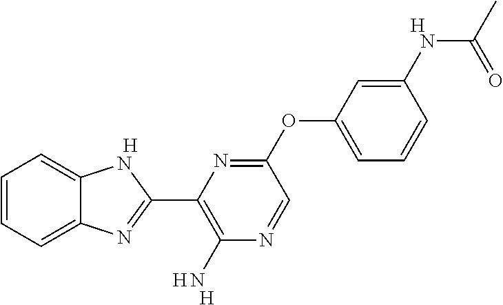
C1=CC=C2C(=C1)NC(C1=C(N)N=CC(OC3=CC=CC(NC(C)=O)=C3)=N1)=N2.[H].[H].[H].[H]
